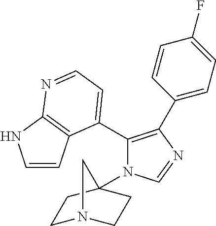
C1(C2=CC=NC3=C2C=CN3)=C(C2=CC=C(F)C=C2)N=CN1C12CCN(CC1)C2
